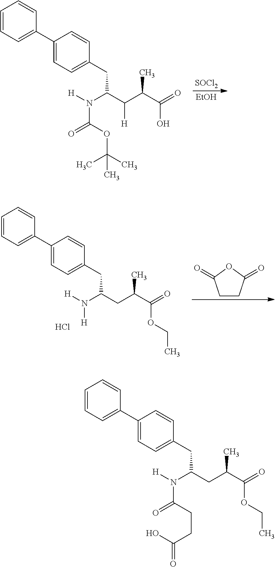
C1=CC=C(C2=CC=C(CC(N([H])C(CCC(O)=O)=O)CC(C(=O)OCC)C)C=C2)C=C1.C1=CC=C(C2=CC=C(CC(N([H])C(=O)OC(C)(C)C)C(C(C(=O)O)C)[H])C=C2)C=C1.[SOCl2].[EtOH].C1=CC=C(C2=CC=C(CC(N([H])[H])CC(C(=O)OCC)C)C=C2)C=C1.C1CC(=O)OC1=O.Cl
